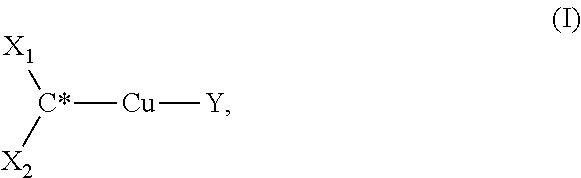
[C*]([Cu][Y])([X1])[X2]
